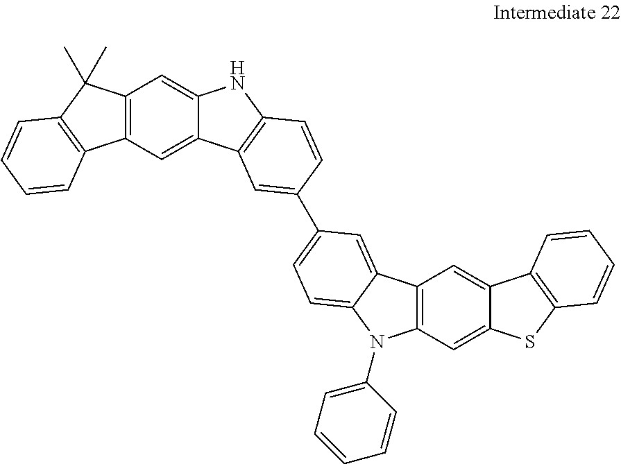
C12=C(C=C3C(=C1)NC1=C3C=C(C3=CC=C4C(=C3)C3=C(C=C5C(=C3)C3=C(S5)C=CC=C3)N4C3=CC=CC=C3)C=C1)C1=C(C=CC=C1)C2(C)C
